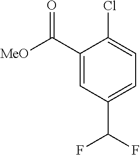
C1(C([MeO])=O)=CC(C(F)F)=CC=C1Cl
